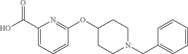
OC(C1=CC=CC(OC2CCN(CC3=CC=CC=C3)CC2)=N1)=O
